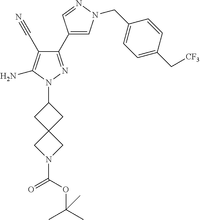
C1(C2=CN(CC3=CC=C(C[CF3])C=C3)N=C2)=NN(C2CC3(C2)CN(C(OC(C)(C)C)=O)C3)C(N)=C1C#N
